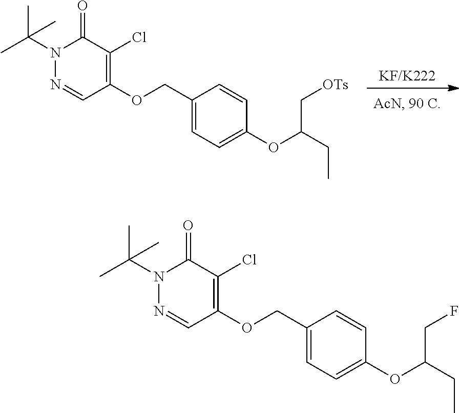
[KF/K222].N1=CC(OCC2=CC=C(OC(CC)C[OTs])C=C2)=C(Cl)C(=O)N1C(C)(C)C.N1(C(C)(C)C)N=CC(OCC2=CC=C(OC(CC)CF)C=C2)=C(Cl)C1=O
